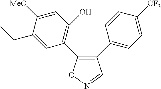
C1(C2=CC=C([CF3])C=C2)=C(C2=C(O)C=C([MeO])C(CC)=C2)ON=C1
